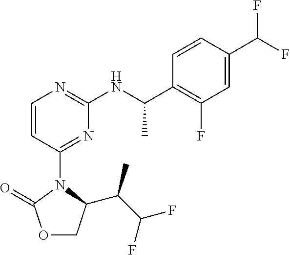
C1=CC(C(F)F)=CC(F)=C1C(NC1=NC=CC(N2C(=O)OCC2C(C(F)F)C)=N1)C
